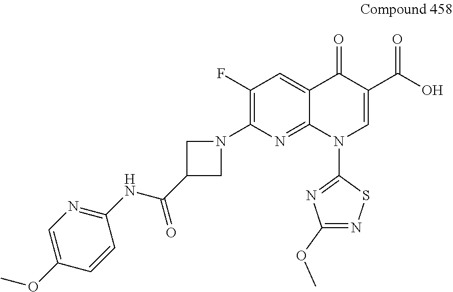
C1(F)=C(N2CC(C(NC3=NC=C(OC)C=C3)=O)C2)N=C2C(=C1)C(=O)C(C(O)=O)=CN2C1=NC(OC)=NS1
